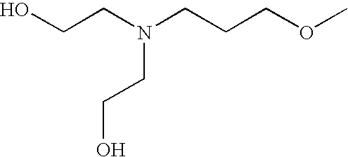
OCCN(CCCOC)CCO
